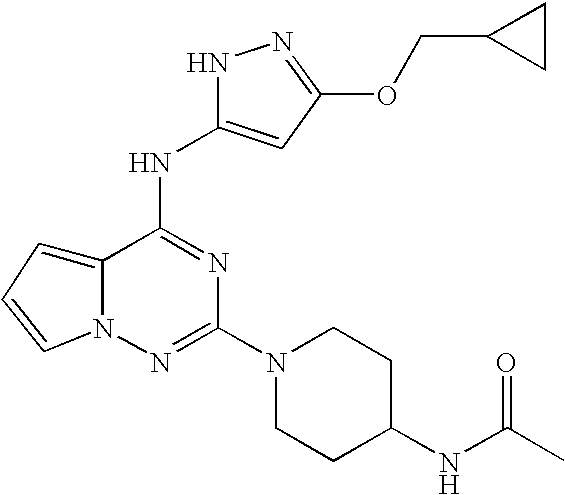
C12=CC=CN1N=C(N1CCC(NC(C)=O)CC1)N=C2NC1=CC(OCC2CC2)=NN1
